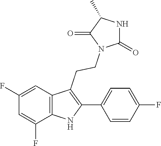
C1(=O)N(CCC2=C(C3=CC=C(F)C=C3)NC3=C2C=C(F)C=C3F)C(=O)NC1C
